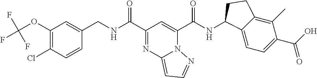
C1(OC(F)(F)F)=C(Cl)C=CC(CNC(C2=NC3=CC=NN3C(C(NC3C4=CC=C(C(O)=O)C(C)=C4CC3)=O)=C2)=O)=C1
